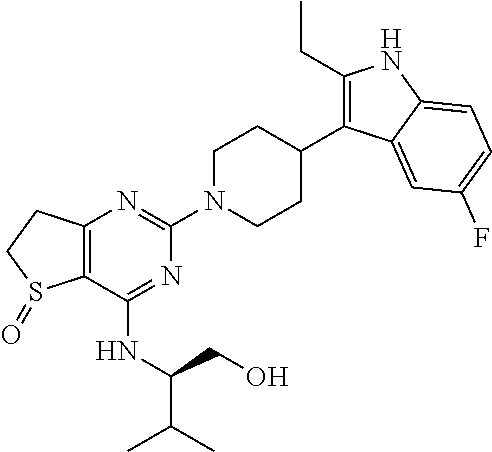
C12=C(C(NC(CO)C(C)C)=NC(N3CCC(C4=C(CC)NC5=CC=C(F)C=C45)CC3)=N1)S(=O)CC2
